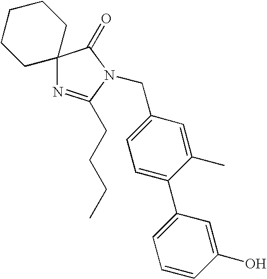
C1(CN2C(CCCC)=NC3(C2=O)CCCCC3)=CC=C(C2=CC=CC(O)=C2)C(C)=C1
